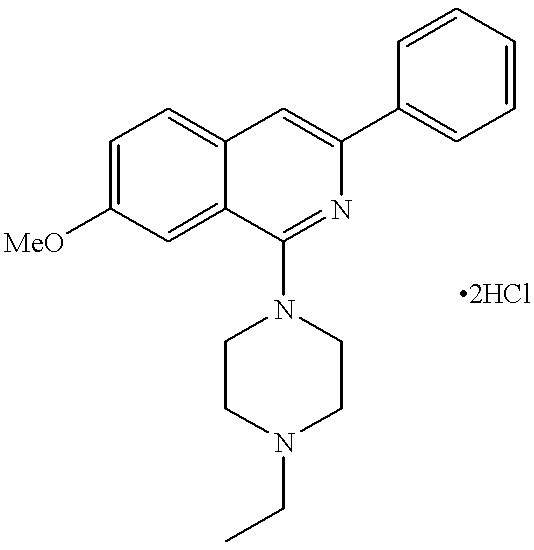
C1=C([MeO])C=C2C(=C1)C=C(C1=CC=CC=C1)N=C2N1CCN(CC)CC1
